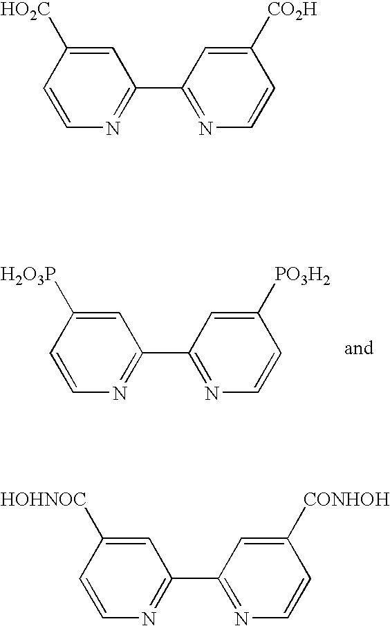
C1=CC([H2O3P])=CC(C2=NC=CC([PO3H2])=C2)=N1.C1=CC([HO2C])=CC(C2=NC=CC([CO2H])=C2)=N1.C1=CC([HOHNOC])=CC(C2=NC=CC([CONHOH])=C2)=N1
